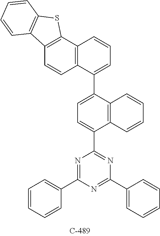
C1=CC=CC(C2=NC(C3=CC=C(C4=CC=CC5=C4C=CC4=C5SC5=C4C=CC=C5)C4=C3C=CC=C4)=NC(C3=CC=CC=C3)=N2)=C1
